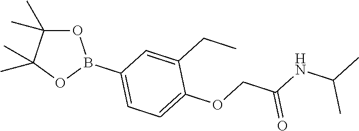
O1C(C)(C)C(C)(C)OB1C1=CC=C(OCC(NC(C)C)=O)C(CC)=C1
